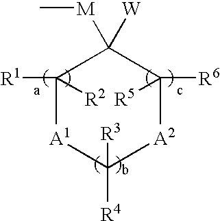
[M](C)C1([W])C([R1])([R2])[A1]C([R3])([R4])[A2]C1([R6])[R5]
